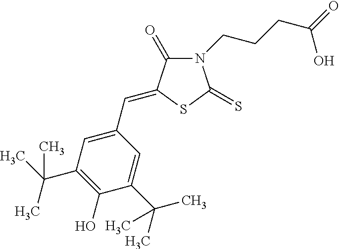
N1(CCCC(=O)O)C(=O)C(=CC2=CC(C(C)(C)C)=C(O)C(C(C)(C)C)=C2)SC1=S
